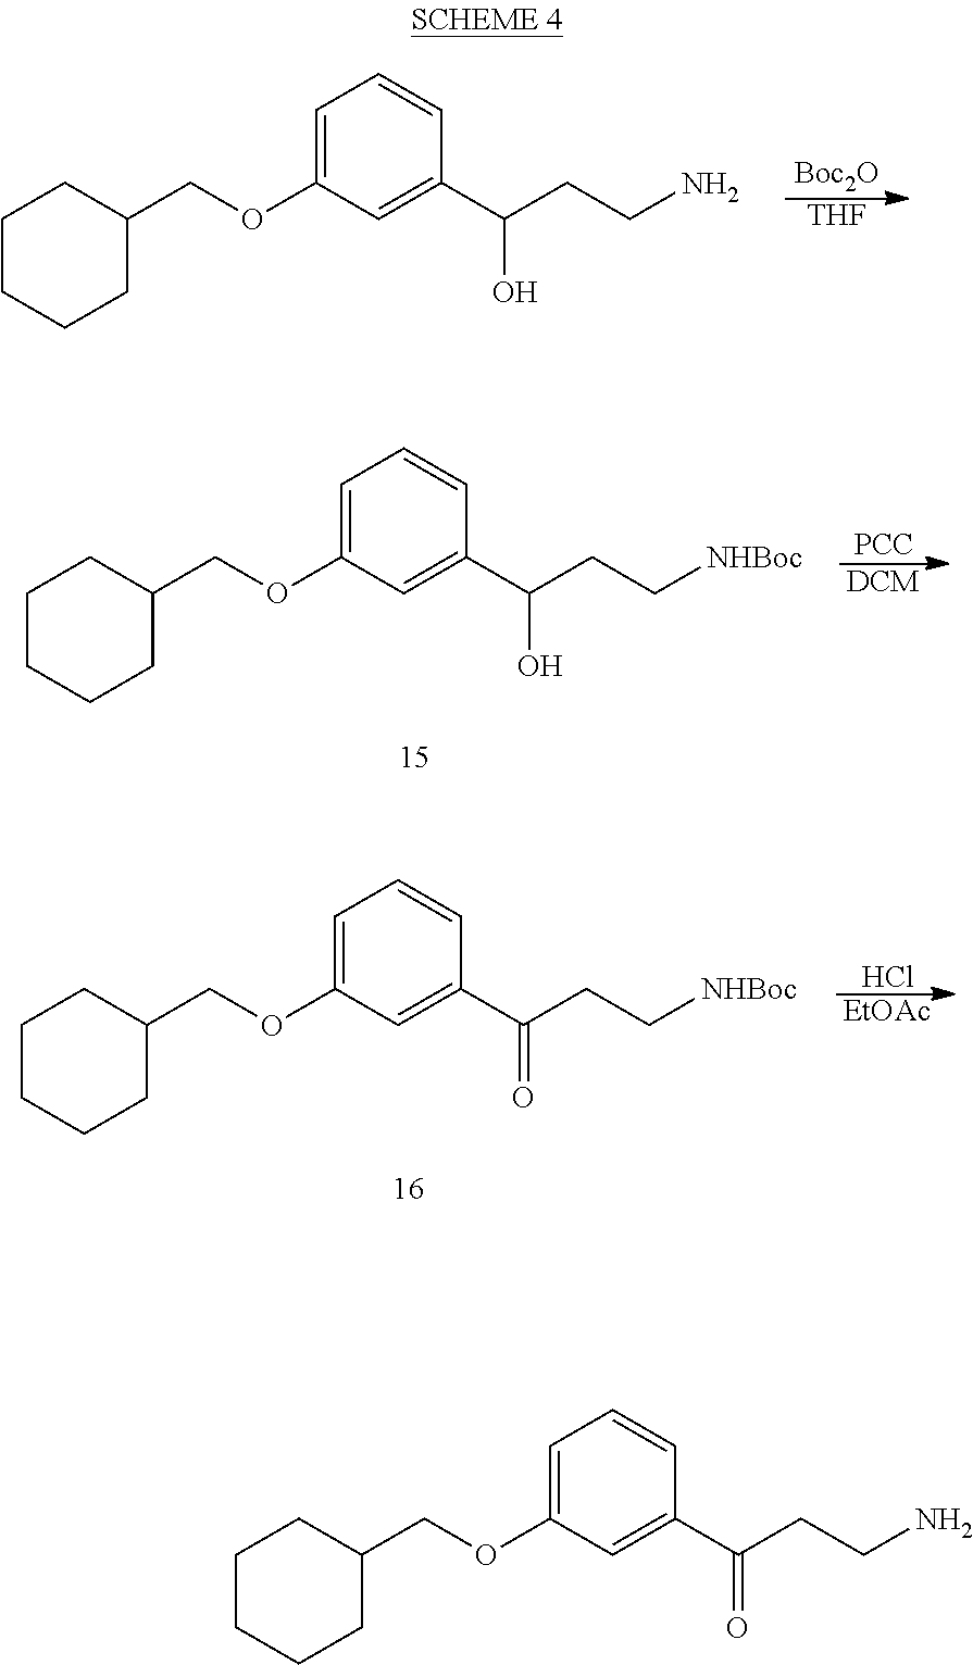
[Boc2O].[THF].C1=C(OCC2CCCCC2)C=C(C(CCN)O)C=C1.[PCC].[DCM].C1=C(OCC2CCCCC2)C=C(C(CC[NHBoc])O)C=C1.C1=C(OCC2CCCCC2)C=C(C(CC[NHBoc])=O)C=C1.[EtOAc].Cl.C1=C(OCC2CCCCC2)C=C(C(CCN)=O)C=C1
